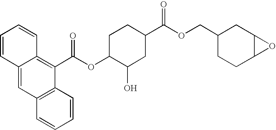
C12=C(C=CC=C1)C=C1C(=C2C(OC2C(O)CC(C(OCC3CCC4C(C3)O4)=O)CC2)=O)C=CC=C1
